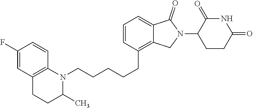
C1=CC(CCCCCN2C3=C(CCC2C)C=C(F)C=C3)=C2C(=C1)C(=O)N(C1CCC(=O)NC1=O)C2
